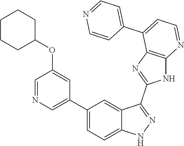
C1(C2=CC=C3C(=C2)C(C2=NC4=C(N2)N=CC=C4C2=CC=NC=C2)=NN3)=CN=CC(OC2CCCCC2)=C1
